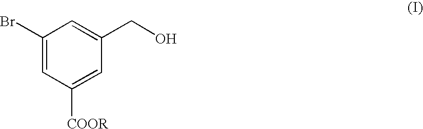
C1(Br)=CC([COOR])=CC(CO)=C1
